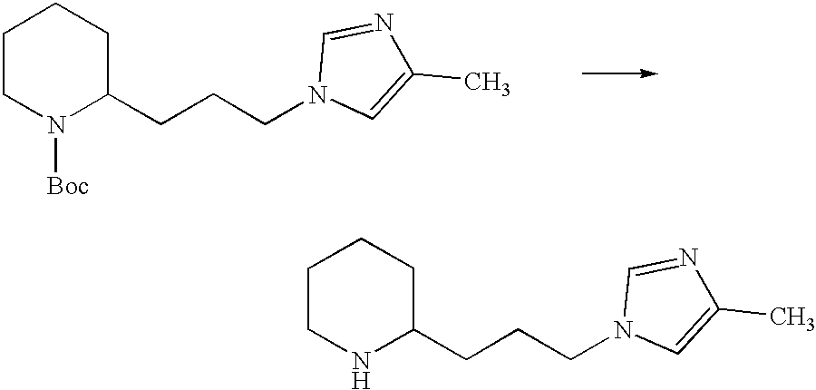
C1CN([Boc])C(CCCN2C=C(C)N=C2)CC1.C1CNC(CCCN2C=C(C)N=C2)CC1
